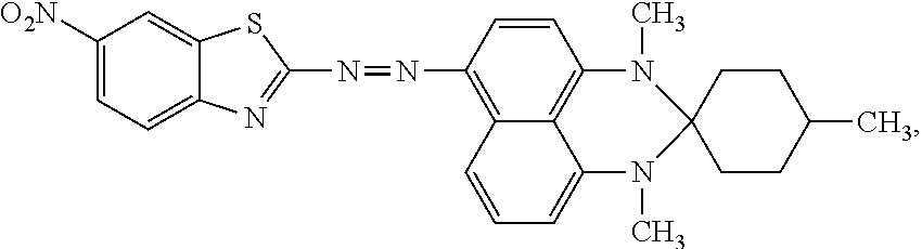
C1CC(C)CCC12N(C)C1=C3C(=CC=CC3=C(N=NC3=NC4=CC=C([O2N])C=C4S3)C=C1)N2C
